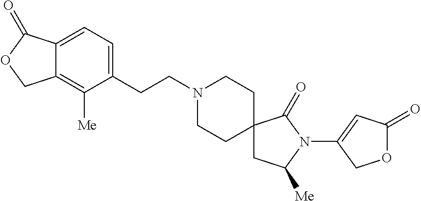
C1(CCN2CCC3(CC2)CC([Me])N(C2=CC(=O)OC2)C3=O)=CC=C2C(=C1[Me])COC2=O
